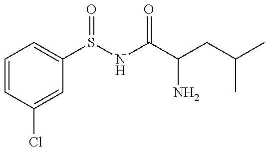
C1=CC(Cl)=CC(S(NC(C(CC(C)C)N)=O)=O)=C1
